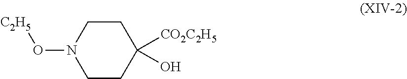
C1CC([CO2C2H5])(O)CCN1O[C2H5]
